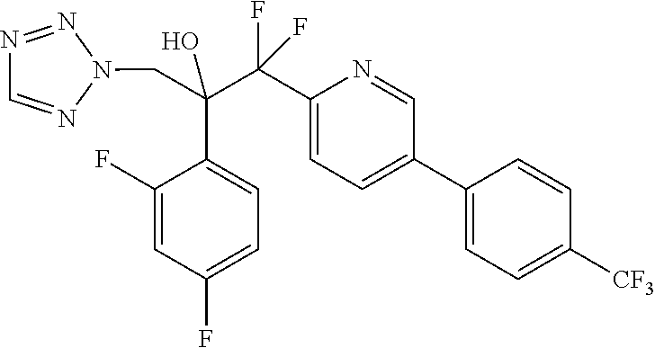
N1=NN(CC(C(C2=CC=C(C3=CC=C([CF3])C=C3)C=N2)(F)F)(C2=CC=C(F)C=C2F)O)N=C1
